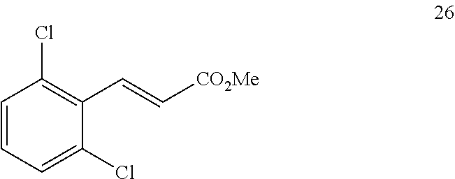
C1(C=C[CO2Me])=C(Cl)C=CC=C1Cl
